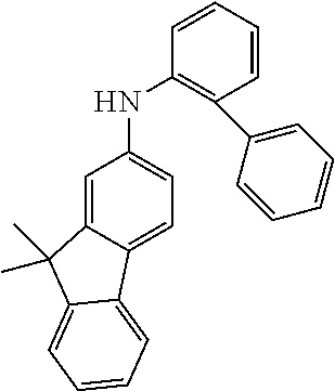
C1=C2C(=CC=C1NC1=C(C3=CC=CC=C3)C=CC=C1)C1=CC=CC=C1C2(C)C
